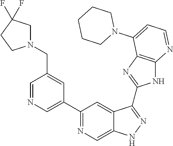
C1=NC=C(C2=NC=C3C(=C2)C(C2=NC4=C(N2)N=CC=C4N2CCCCC2)=NN3)C=C1CN1CC(F)(F)CC1
